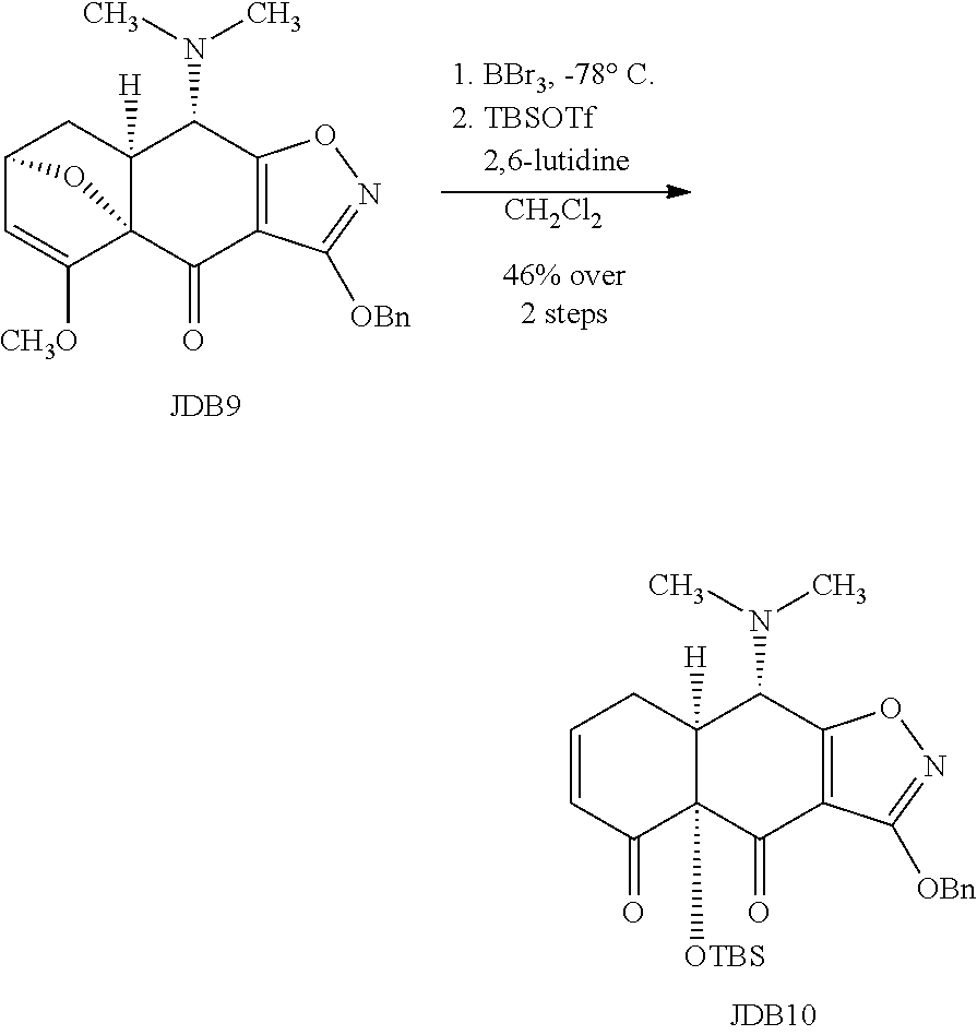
C12=C(C([OBn])=NO1)C(=O)C1([OTBS])C([H])(C2N(C)C)CC=CC1=O.C12=C(C([OBn])=NO1)C(=O)C13C([H])(C2N(C)C)CC(C=C1[CH3O])O3.[CH2Cl2]
